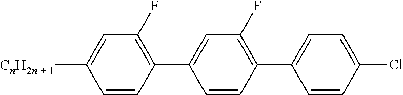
C1=CC(C2=CC(F)=C(C3=CC=C(Cl)C=C3)C=C2)=C(F)C=C1[CnH2n + 1]
